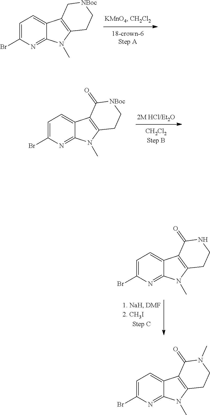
C1=C(Br)N=C2C(=C1)C1=C(N2C)CC[NBoc]C1.C1=C(Br)N=C2C(=C1)C1=C(N2C)CC[NBoc]C1=O.C1=C(Br)N=C2C(=C1)C1=C(N2C)CCNC1=O.C1=C(Br)N=C2C(=C1)C1=C(N2C)CCN(C)C1=O
